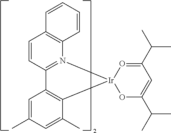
C1=C(C)C=C(C)C2=C1C1=N(C3=C(C=C1)C=CC=C3)[Ir]21OC(C(C)C)=CC(C(C)C)=O1
